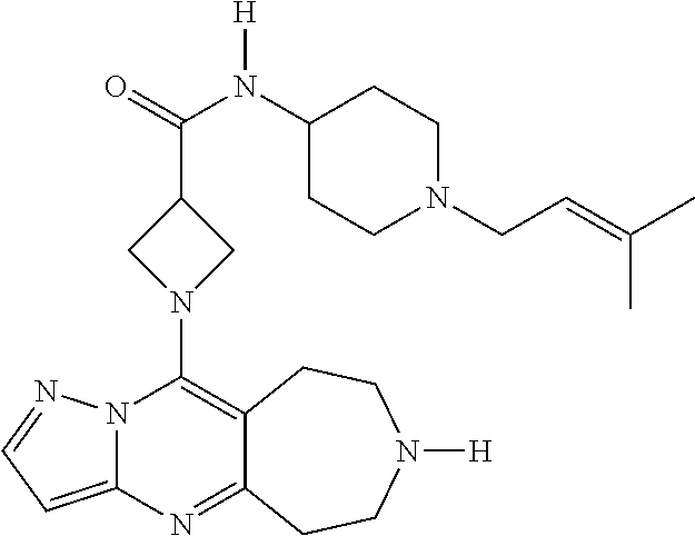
N12C(=CC=N1)N=C1C(=C2N2CC(C(=O)N(C3CCN(CC=C(C)C)CC3)[H])C2)CCN([H])CC1
